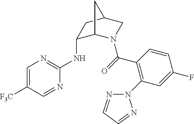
C1=C([F3C])C=NC(NC2C3N(C(=O)C4=C(N5N=CC=N5)C=C(F)C=C4)CC(C2)C3)=N1
